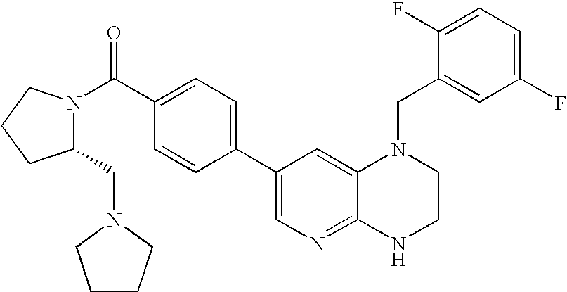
C1(C2=CN=C3C(=C2)N(CC2=CC(F)=CC=C2F)CCN3)=CC=C(C(N2C(CN3CCCC3)CCC2)=O)C=C1
